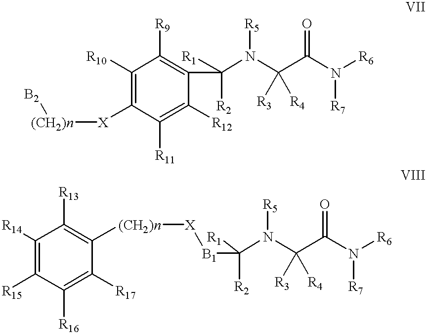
C1([R10])=C([X][(CH2)n][B2])C([R11])=C([R12])C(C(N(C(C(N([R6])[R7])=O)([R3])[R4])[R5])([R1])[R2])=C1[R9].C1([R14])=C([R15])C([R16])=C([R17])C([(CH2)n][X][B1]C([R2])(N(C(C(N([R6])[R7])=O)([R3])[R4])[R5])[R1])=C1[R13]
